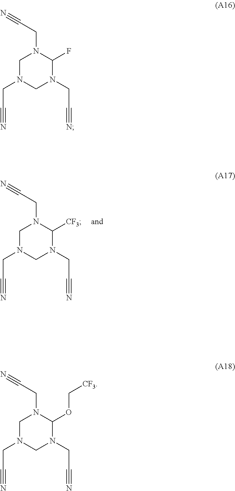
C1N(CC#N)CN(CC#N)C([CF3])N1CC#N.C1N(CC#N)CN(CC#N)C(F)N1CC#N.C1N(CC#N)CN(CC#N)C(OC[CF3])N1CC#N
